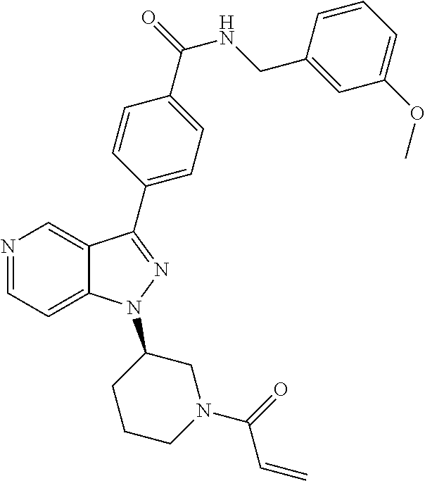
N1=CC=C2C(=C1)C(C1=CC=C(C(NCC3=CC(OC)=CC=C3)=O)C=C1)=NN2C1CCCN(C(=O)C=C)C1
